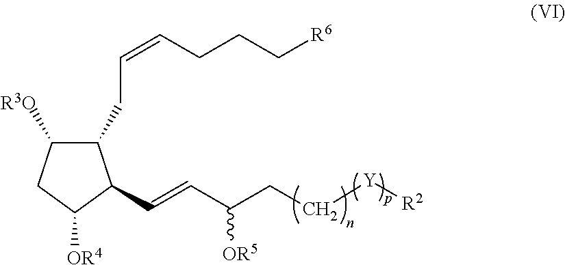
C1([R3O])CC([OR4])C(C=CC([OR5])CC[Y][R2])C1CC=CCCC[R6]
